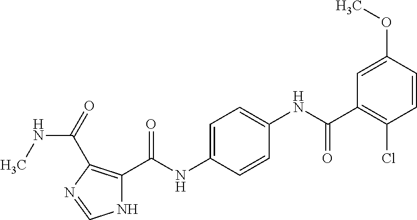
C1=CC(OC)=CC(C(NC2=CC=C(NC(C3=C(C(NC)=O)N=CN3)=O)C=C2)=O)=C1Cl
